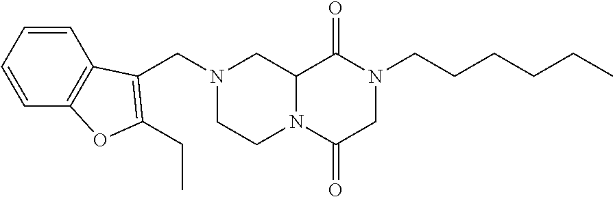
C12N(C(=O)CN(CCCCCC)C1=O)CCN(CC1=C(CC)OC3=C1C=CC=C3)C2
